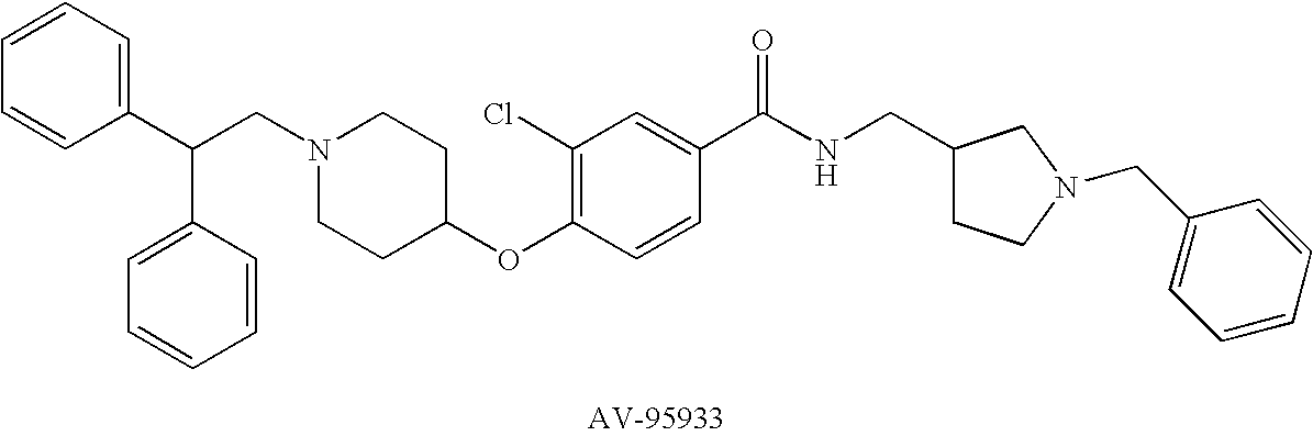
C(CN1CCC(OC2=C(Cl)C=C(C(NCC3CCN(CC4=CC=CC=C4)C3)=O)C=C2)CC1)(C1=CC=CC=C1)C1=CC=CC=C1
